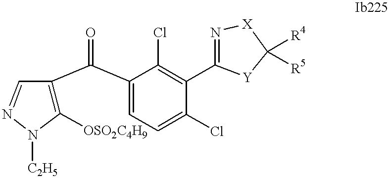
C1([OSO2C4H9])=C(C(C2=CC=C(Cl)C(C3=N[X]C([R4])([R5])[Y]3)=C2Cl)=O)C=NN1[C2H5]
